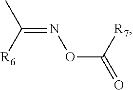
C(=NOC([R7])=O)([R6])C
